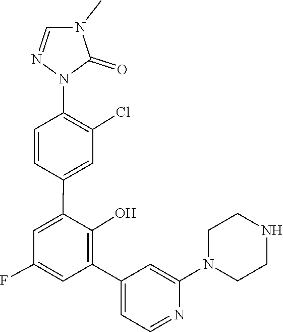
C1CN(C2=CC(C3=C(O)C(C4=CC(Cl)=C(N5N=CN(C)C5=O)C=C4)=CC(F)=C3)=CC=N2)CCN1
